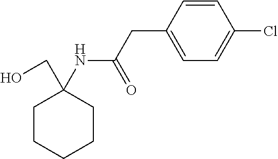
C1CCCCC1(CO)NC(CC1=CC=C(Cl)C=C1)=O
